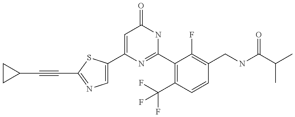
C1(C2=CN=C(C#CC3CC3)S2)=CC(=O)NC(C2=C(C(F)(F)F)C=CC(CNC(C(C)C)=O)=C2F)=N1
